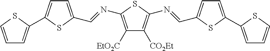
C1=CSC(C2=CC=C(C=NC3=C([EtO2C])C([CO2Et])=C(N=CC4=CC=C(C5=CC=CS5)S4)S3)S2)=C1
